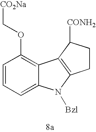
C1=CC=C2C(=C1OC[CO2Na])C1=C(N2[Bzl])CCC1[CONH2]
